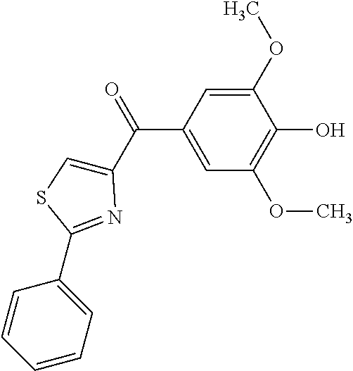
C1(OC)=CC(C(=O)C2=CSC(C3=CC=CC=C3)=N2)=CC(OC)=C1O
